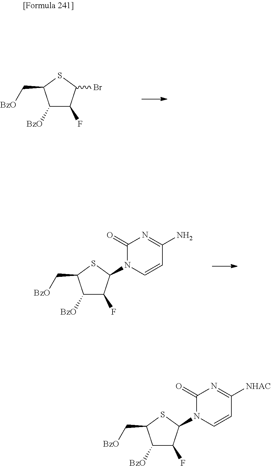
[BzO]CC1C([BzO])C(F)C(Br)S1.[BzO]CC1C([BzO])C(F)C(N2C=CC(N)=NC2=O)S1.[BzO]CC1C([BzO])C(F)C(N2C=CC([NHAC])=NC2=O)S1
